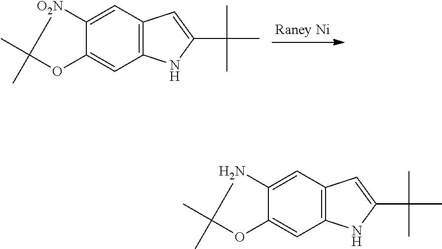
C12=C(C=C3C(=C1)OC(C)(C)[O2N]3)C=C(C(C)(C)C)N2.C12=C(C=C3C(=C1)OC(C)(C)N3)C=C(C(C)(C)C)N2
